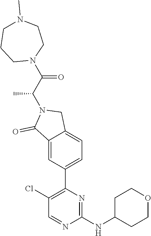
C12=CC(C3=C(Cl)C=NC(NC4CCOCC4)=N3)=CC=C1CN(C(C(=O)N1CCN(C)CCC1)C)C2=O
